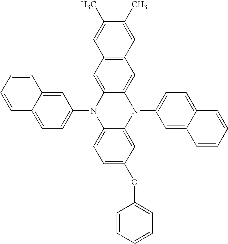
C1(N2C3=CC=C(OC4=CC=CC=C4)C=C3N(C3=CC=C4C(=C3)C=CC=C4)C3=CC4=C(C=C23)C=C(C)C(C)=C4)=CC=C2C(=C1)C=CC=C2
